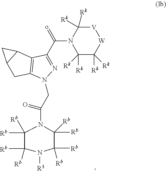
N1=C(C(N2C([Rk])([Rk])C([Rk])([Rk])[W][V]C2([Rk])[Rk])=o)C2=C(N1CC(=O)N1C([Rb])(C)C([Rb])(C)N([R3])C([Rb])(C)C1([Rb])C)CC1C2C1.[Rb].[Rb].[Rb].[Rb]
